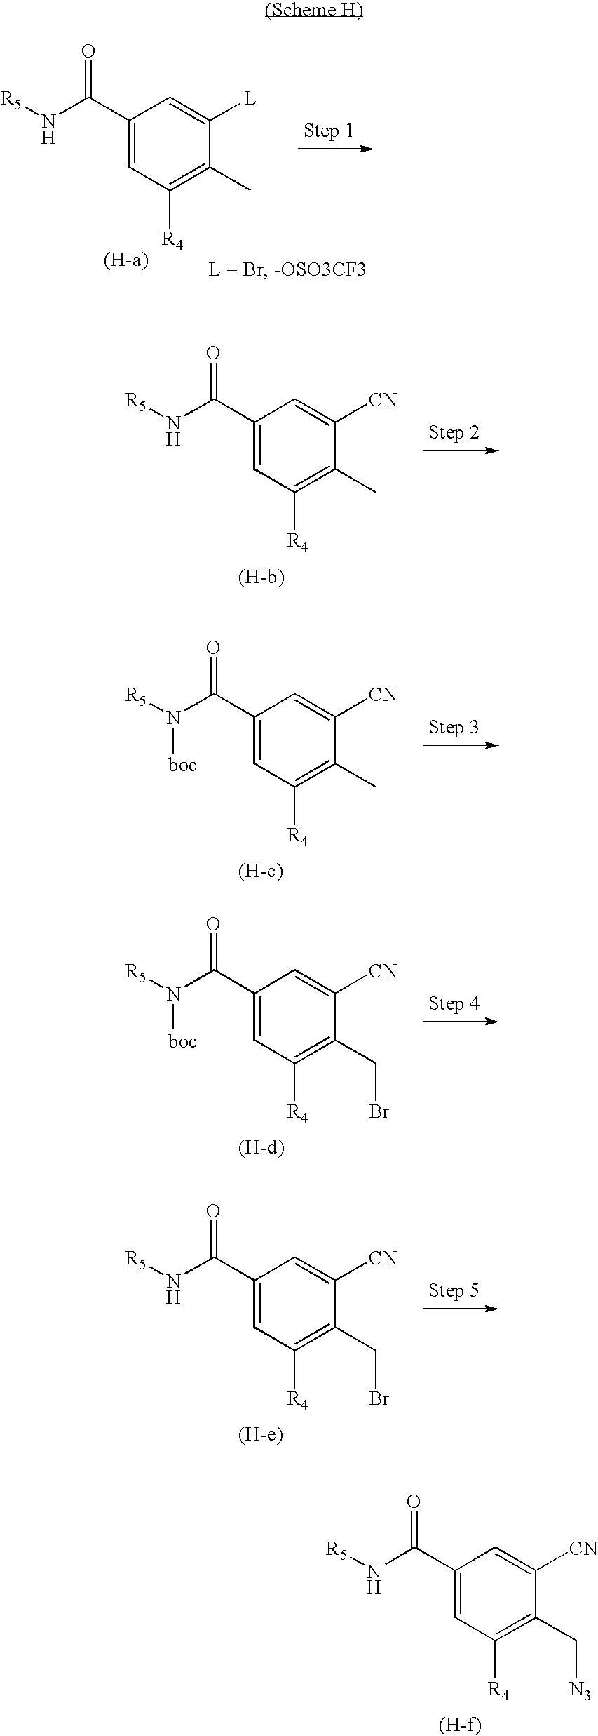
[R5]NC(C1=CC([R4])=C(C)C([L])=C1)=O.[R5]NC(C1=CC([R4])=C(C)C([CN])=C1)=O.[R5]N(C(C1=CC([R4])=C(C)C([CN])=C1)=O)[boc].[R5]N(C(C1=CC([R4])=C(CBr)C([CN])=C1)=O)[boc].[R5]NC(C1=CC([R4])=C(CBr)C([CN])=C1)=O.[R5]NC(C1=CC([R4])=C(C[N3])C([CN])=C1)=O
